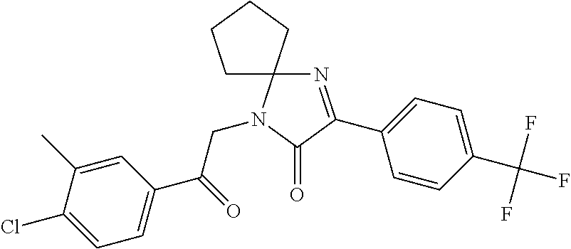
N1=C(C2=CC=C(C(F)(F)F)C=C2)C(=O)N(CC(C2=CC=C(Cl)C(C)=C2)=O)C12CCCC2
